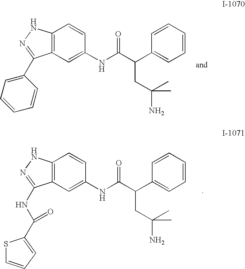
C12=C(NN=C1C1=CC=CC=C1)C=CC(NC(C(C1=CC=CC=C1)CC(N)(C)C)=O)=C2.C12=C(NN=C1NC(=O)C1=CC=CS1)C=CC(NC(C(C1=CC=CC=C1)CC(N)(C)C)=O)=C2
